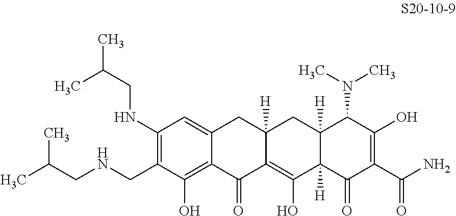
C1(NCC(C)C)=C(CNCC(C)C)C(O)=C2C(=C1)CC1([H])C(=C(O)C3([H])C([H])(C1)C(N(C)C)C(O)=C(C(N)=O)C3=O)C2=O
